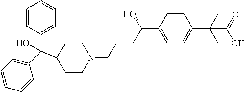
C1(C(C2=CC=CC=C2)(C2CCN(CCCC(C3=CC=C(C(C)(C)C(=O)O)C=C3)O)CC2)O)=CC=CC=C1
